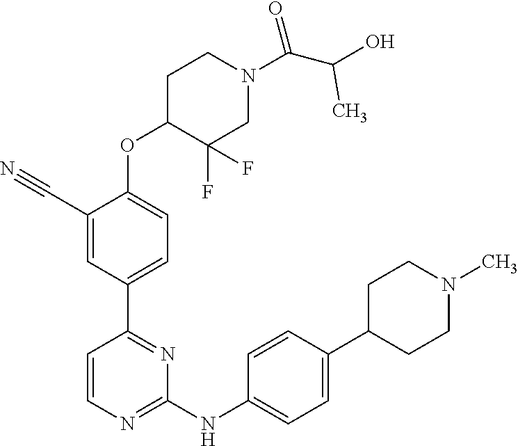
C1(C#N)=CC(C2=NC(NC3=CC=C(C4CCN(C)CC4)C=C3)=NC=C2)=CC=C1OC1C(F)(F)CN(C(C(O)C)=O)CC1
